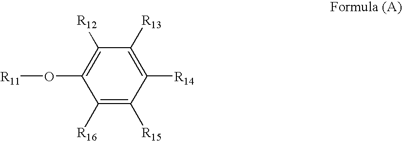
C1([R16])=C([R15])C([R14])=C([R13])C([R12])=C1O[R11]
